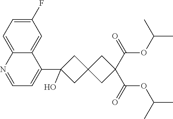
C1=C2C(=CC(F)=C1)C(C1(O)CC3(C1)CC(C(OC(C)C)=O)(C(OC(C)C)=O)C3)=CC=N2
